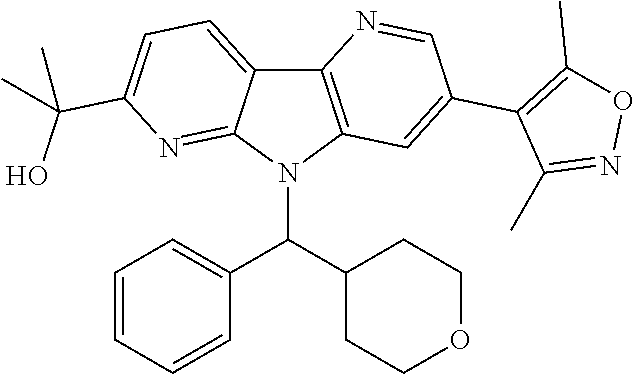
C12=C(N(C(C3=CC=CC=C3)C3CCOCC3)C3=NC(C(C)(O)C)=CC=C13)C=C(C1=C(C)ON=C1C)C=N2
